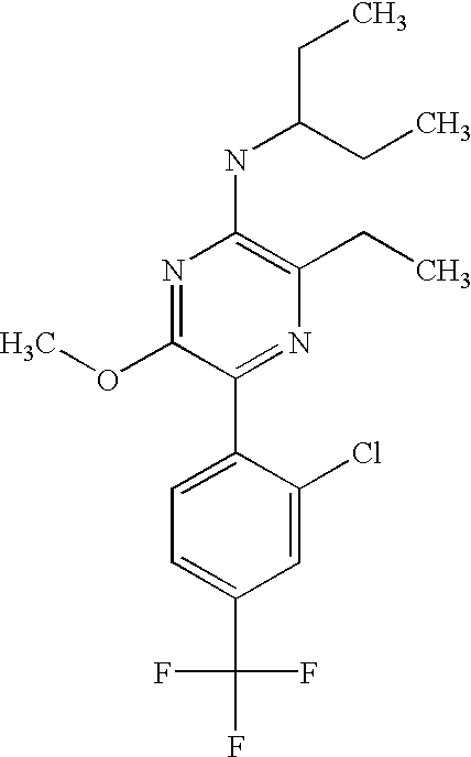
C1(NC(CC)CC)=C(CC)N=C(C2=CC=C(C(F)(F)F)C=C2Cl)C(OC)=N1
